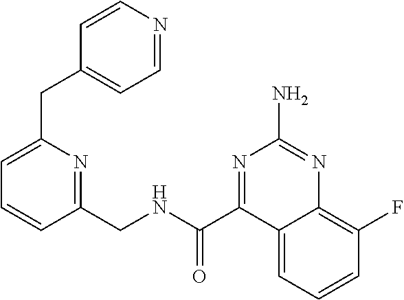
C1(CNC(C2=NC(N)=NC3=C(F)C=CC=C23)=O)=NC(CC2=CC=NC=C2)=CC=C1
